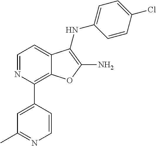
C1(C2=CC(C)=NC=C2)=C2C(=CC=N1)C(NC1=CC=C(Cl)C=C1)=C(N)O2
